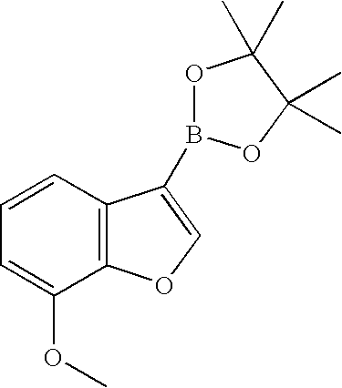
C1=CC2=C(C(OC)=C1)OC=C2B1OC(C)(C)C(C)(C)O1
